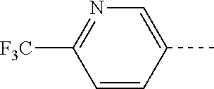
C1=CC(C)=CN=C1[F3C]
